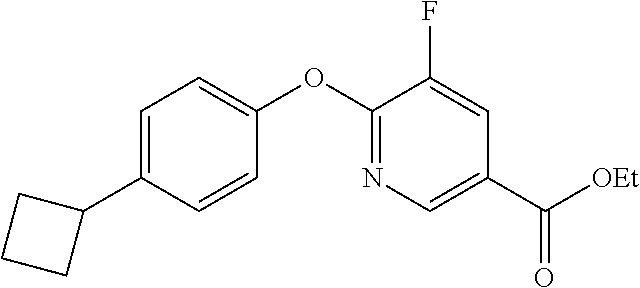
C1=C(C2CCC2)C=CC(OC2=NC=C(C([OEt])=O)C=C2F)=C1
